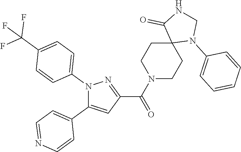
N1(C2=CC=C(C(F)(F)F)C=C2)C(C2=CC=NC=C2)=CC(C(N2CCC3(CC2)N(C2=CC=CC=C2)CNC3=O)=O)=N1
